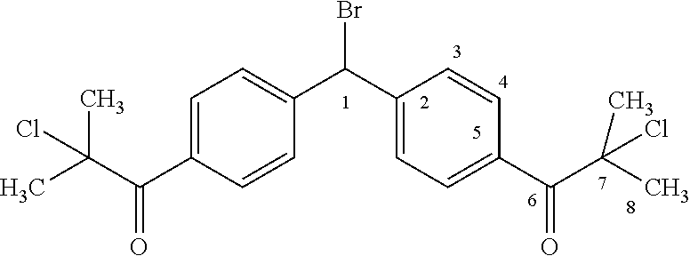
C1=C(C(C(C)(C)Cl)=O)C=CC(C(C2=CC=C(C(C(C)(C)Cl)=O)C=C2)Br)=C1
